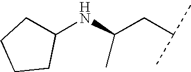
C1(NC(CC(C)C)C)CCCC1
